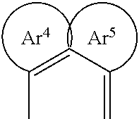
C(C=CC)=C.[Ar4].[Ar5]
